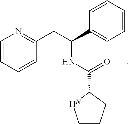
C1(C(NC(CC2=NC=CC=C2)C2=CC=CC=C2)=O)NCCC1
